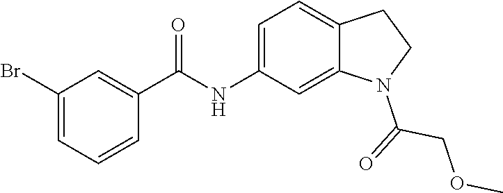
C12=CC(NC(C3=CC(Br)=CC=C3)=O)=CC=C1CCN2C(=O)COC
